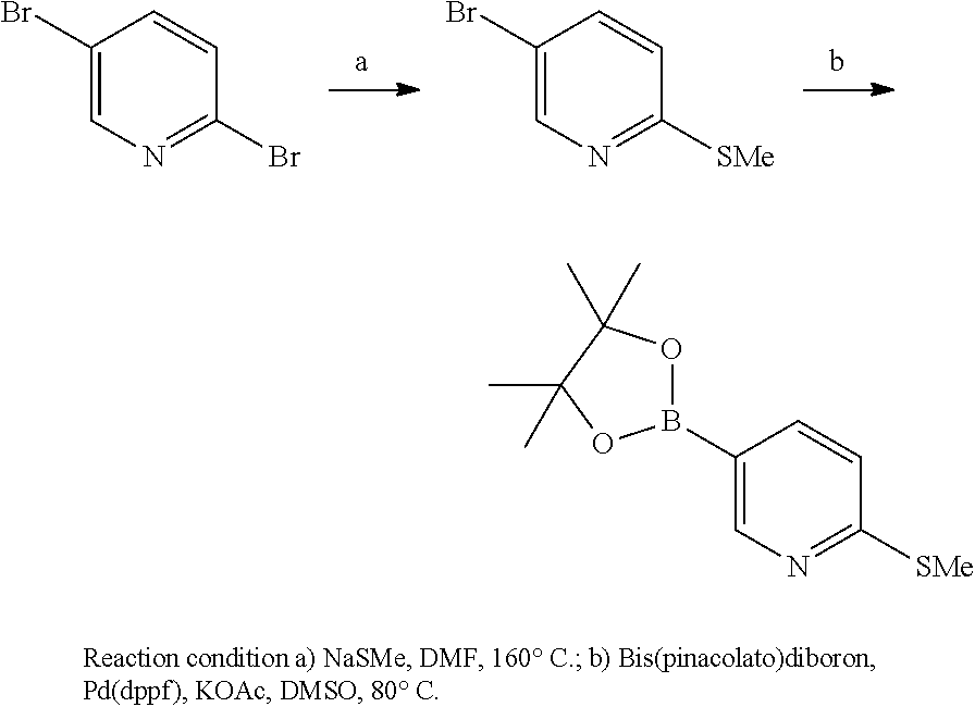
C1(Br)=CN=C(Br)C=C1.C1(Br)=CN=C([SMe])C=C1.C1(B2OC(C)(C)C(C)(C)O2)=CN=C([SMe])C=C1
